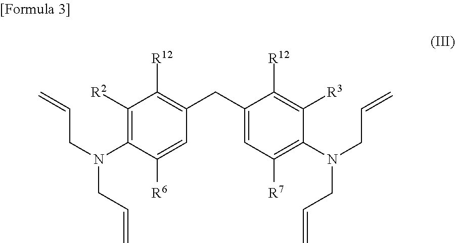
C1(CC2=CC([R7])=C(N(CC=C)CC=C)C([R3])=C2[R12])=C([R12])C([R2])=C(N(CC=C)CC=C)C([R6])=C1
